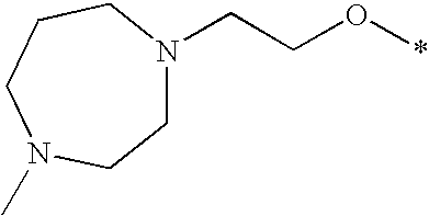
C1N(CCO*)CCCN(C)C1
